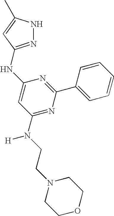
N1=C(NC2=CC(N(CCN3CCOCC3)[H])=NC(C3=CC=CC=C3)=N2)C=C(C)N1
